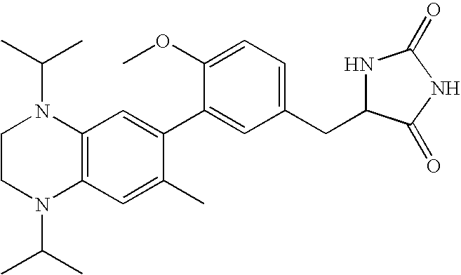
C1CN(C(C)C)C2=C(N1C(C)C)C=C(C1=CC(CC3NC(=O)NC3=O)=CC=C1OC)C(C)=C2
